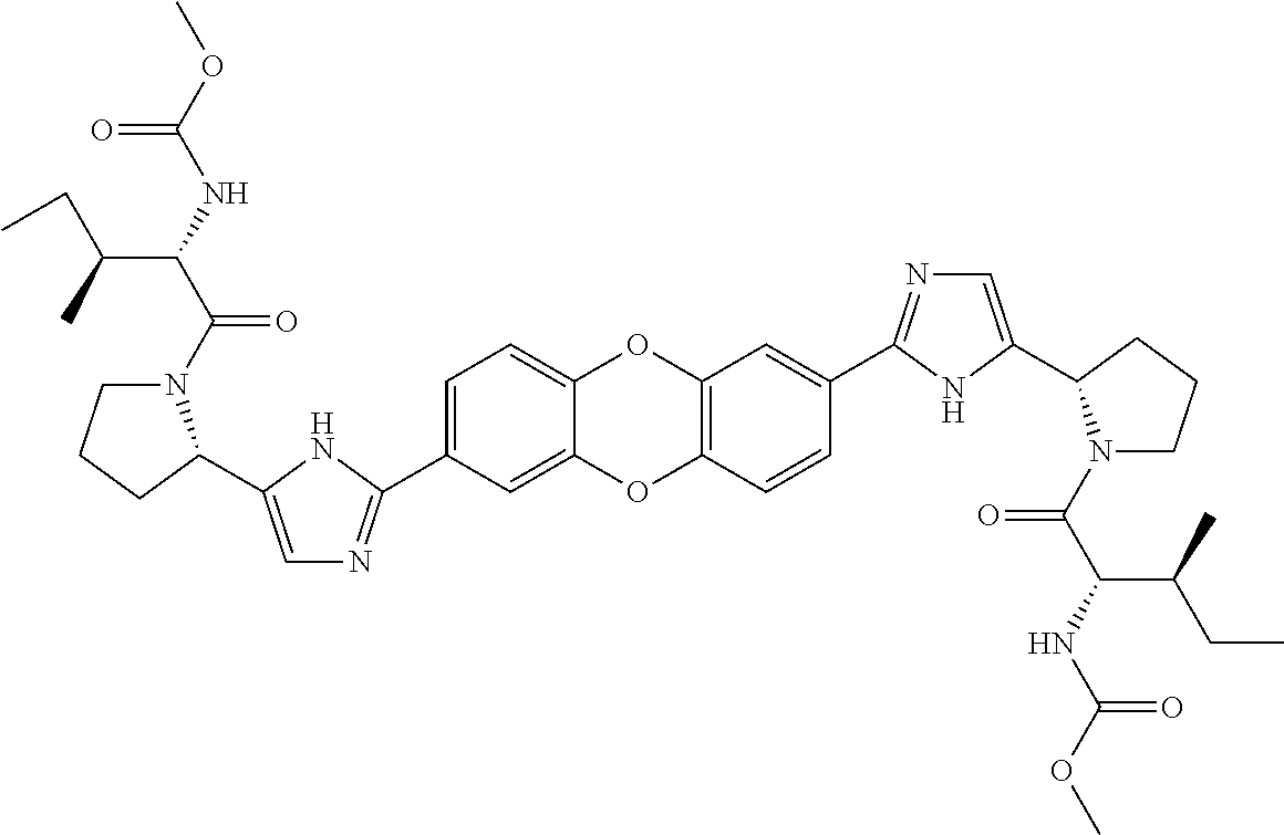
C1(C2=NC=C(C3N(C(=O)C(C(C)CC)NC(=O)OC)CCC3)N2)=CC=C2OC3=C(C=CC(C4=NC=C(C5N(C(=O)C(NC(=O)OC)C(C)CC)CCC5)N4)=C3)OC2=C1
